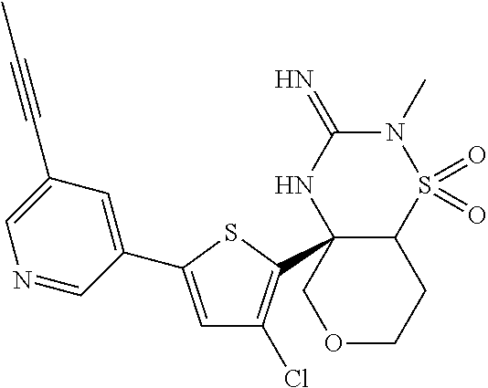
C12S(=O)(=O)N(C)C(=N)NC1(C1=C(Cl)C=C(C3=CC(C#CC)=CN=C3)S1)COCC2
